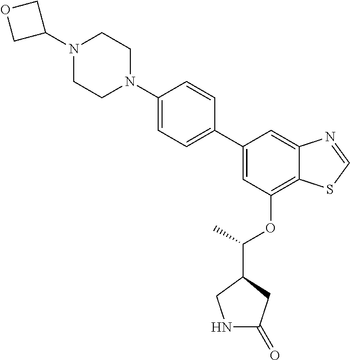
C1=C(C2=CC=C(N3CCN(C4COC4)CC3)C=C2)C=C2C(=C1OC(C)C1CNC(=O)C1)SC=N2
